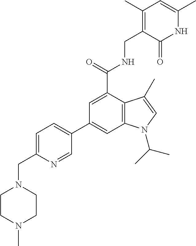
C1=C(C(NCC2=C(C)C=C(C)NC2=O)=O)C2=C(C=C1C1=CC=C(CN3CCN(C)CC3)N=C1)N(C(C)C)C=C2C
